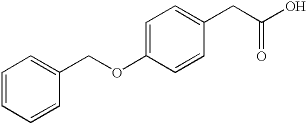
C1=CC=CC(COC2=CC=C(CC(O)=O)C=C2)=C1
